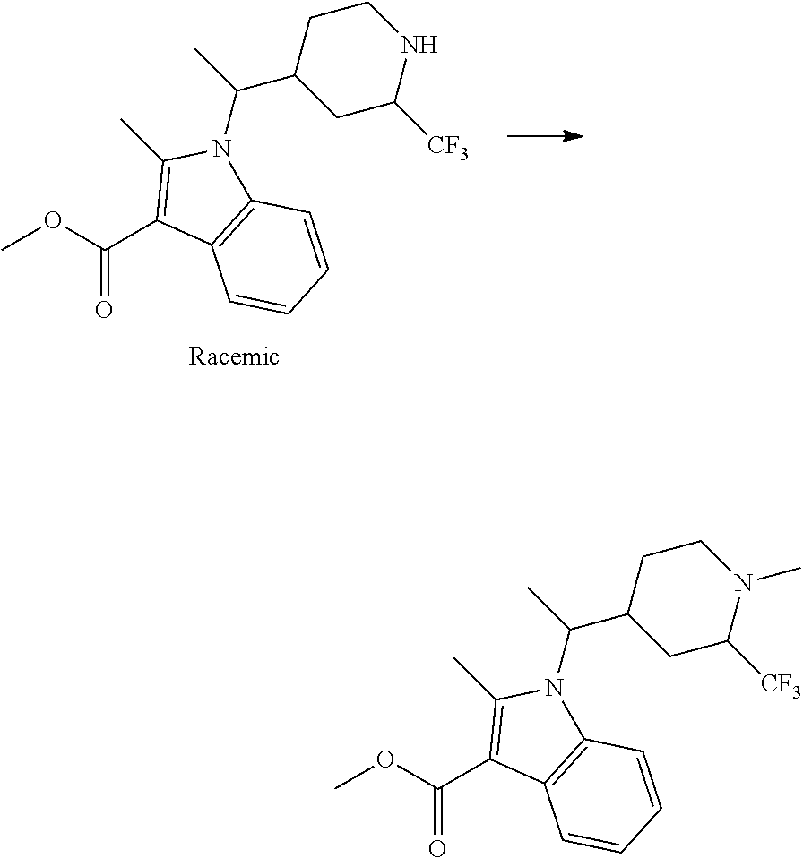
O(C(C1=C(C)N(C(C)C2CC([CF3])NCC2)C2=C1C=CC=C2)=O)C.O(C(C1=C(C)N(C(C)C2CC([CF3])N(C)CC2)C2=C1C=CC=C2)=O)C
